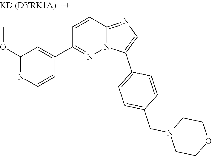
C1(OC)=NC=CC(C2=NN3C(=NC=C3C3=CC=C(CN4CCOCC4)C=C3)C=C2)=C1
